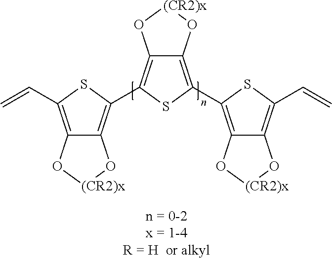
C12=C(C3=C4C(=C(C=C)S3)O[(CR2)x]O4)SC(C3=C4C(=C(C=C)S3)O[(CR2)x]O4)=C1O[(CR2)x]O2
